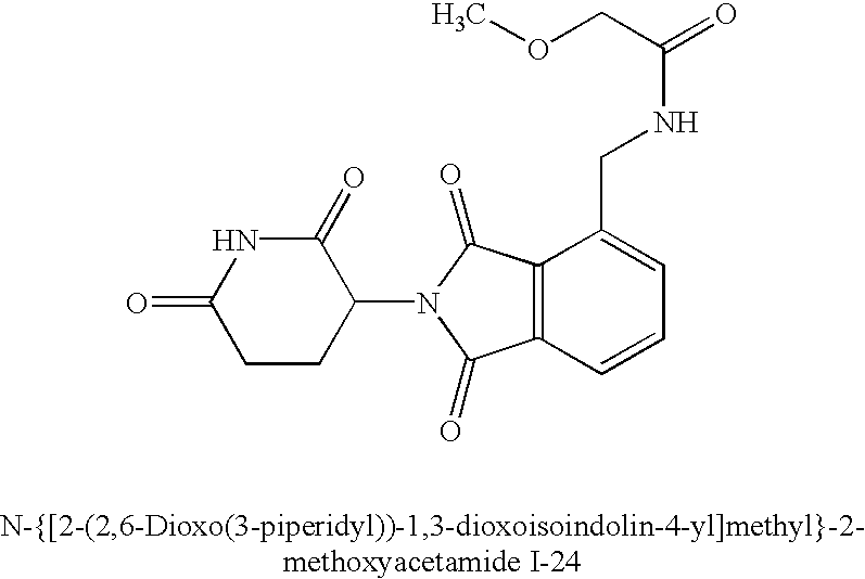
C1(=O)CCC(N2C(=O)C3=C(C2=O)C(CNC(COC)=O)=CC=C3)C(=O)N1
